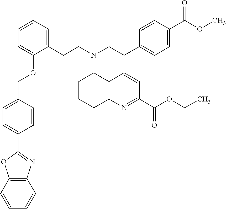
C1=CC2=C(C=C1)N=C(C1=CC=C(COC3=CC=CC=C3CCN(C3CCCC4=C3C=CC(C(OCC)=O)=N4)CCC3=CC=C(C(OC)=O)C=C3)C=C1)O2
